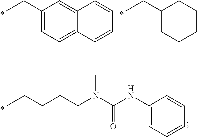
C1(CC)=CC=C2C(=C1)C=CC=C2.C1(CC)CCCCC1.C1(NC(N(C)CCCCC)=O)=CC=CC=C1
